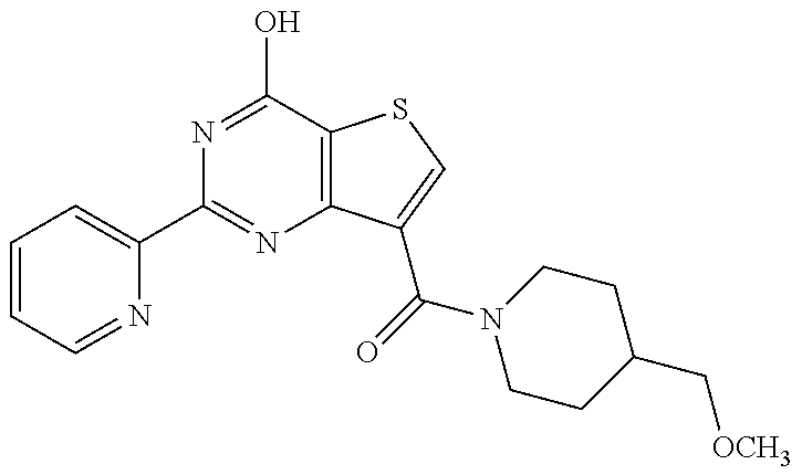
C1(C2=NC3=C(C(O)=N2)SC=C3C(=O)N2CCC(C[OCH3])CC2)=CC=CC=N1
